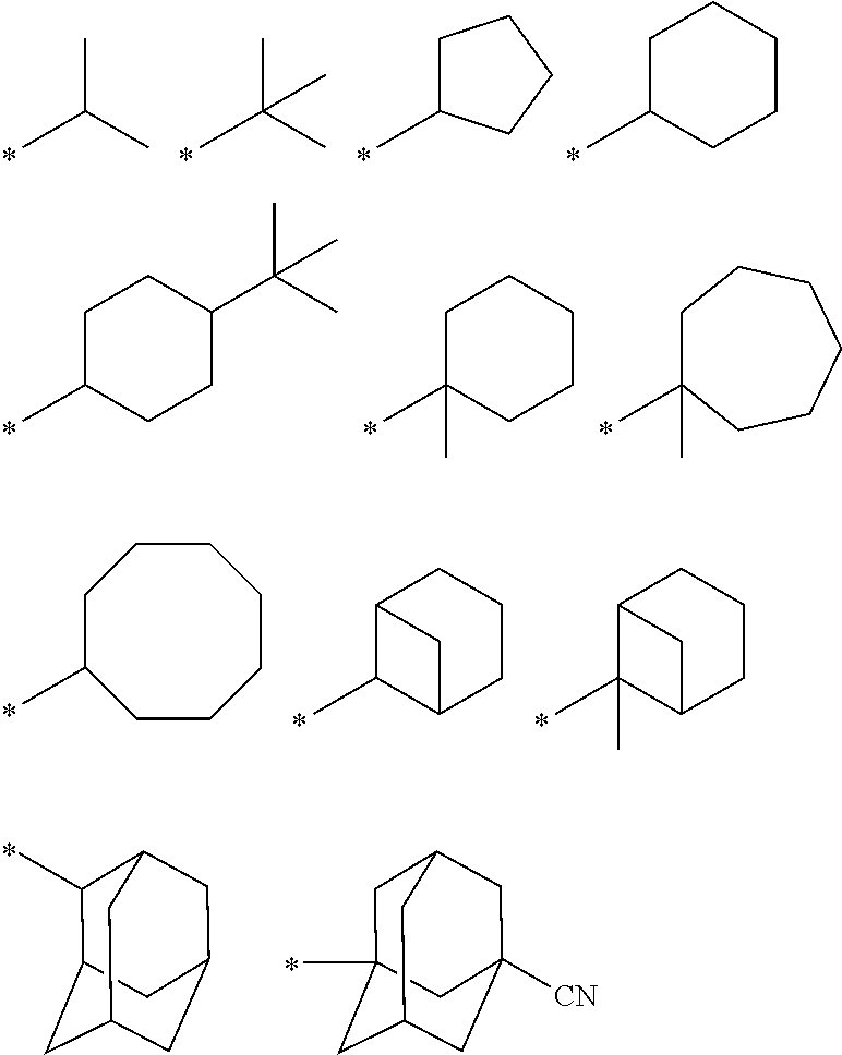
CC(C)C.CC(C)(C)C.C1C(C)CCC1.C1C(C)CCCC1.C1C(C)(C)CCCCC1.C1C(C)(C)CCCC1.C1C(C)CCC(C(C)(C)C)C1.C1C(C)CCCCCC1.C12C(C)C(CCC1)C2.C12C(C)(C)C(CCC1)C2.C1(C)C2CC3CC(CC1C3)C2.C1C2(C)CC3CC([CN])(CC1C3)C2
